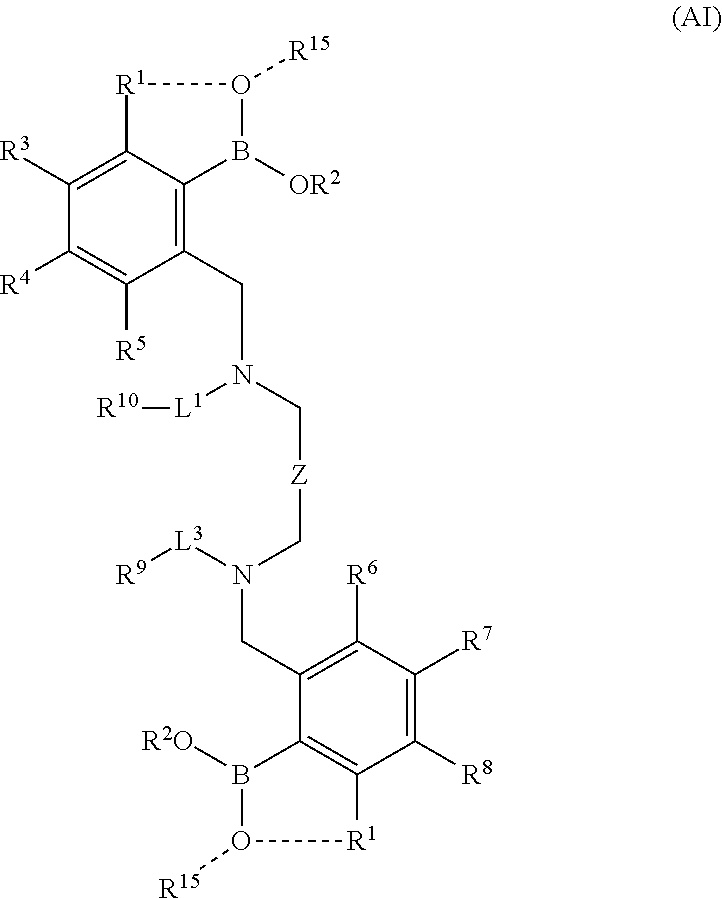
C1([R3])=C2C(=C(CN(C[Z]CN(CC3=C([R6])C([R7])=C([R8])C4=C3B([R2O])O([R15])[R1]4)[L3][R9])[L1][R10])C([R5])=C1[R4])B([OR2])O([R15])[R1]2
